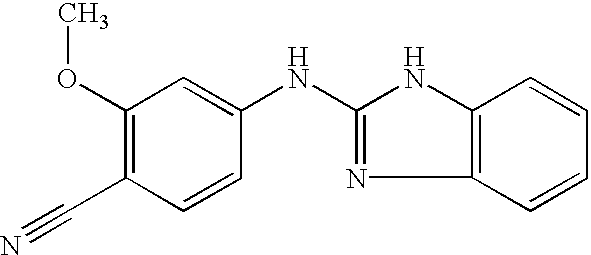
C1(OC)=C(C#N)C=CC(NC2=NC3=C(N2)C=CC=C3)=C1
